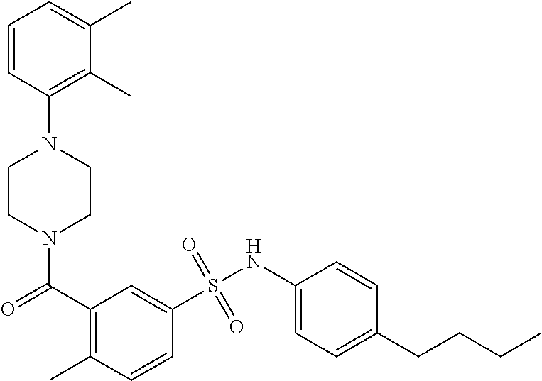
N1(C(C2=C(C)C=CC(S(NC3=CC=C(CCCC)C=C3)(=O)=O)=C2)=O)CCN(C2=C(C)C(C)=CC=C2)CC1
